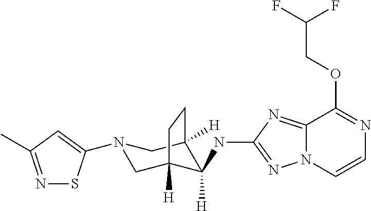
N1=C(C)C=C(N2CC3([H])C(NC4=NN5C=CN=C(OCC(F)F)C5=N4)([H])C([H])(C2)CC3)S1
